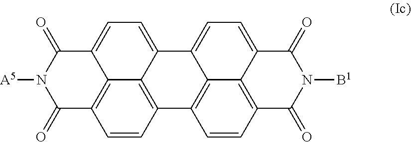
C12=CC=C3C4=C(C=CC(=C14)C1=C4C2=CC=C2C4=C(C=C1)C(=O)N([A5])C2=O)C(=O)N([B1])C3=O
